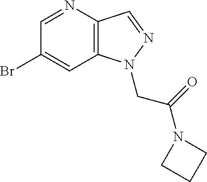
C1(Br)=CC2=C(C=NN2CC(N2CCC2)=O)N=C1
